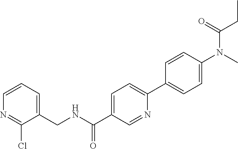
C1=CC=C(CNC(C2=CC=C(C3=CC=C(N(C)C(=O)CC)C=C3)N=C2)=O)C(Cl)=N1
